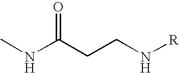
CNC(CCN[R])=O
